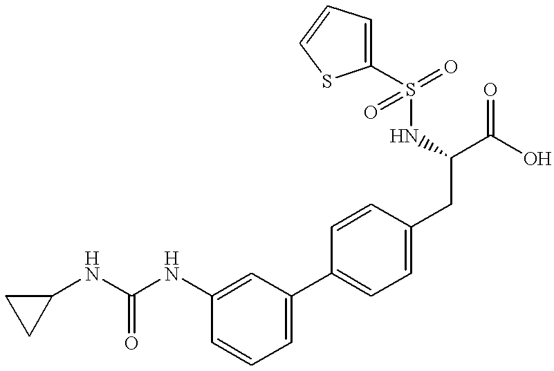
C(NC1=CC(C2=CC=C(CC(NS(C3=CC=CS3)(=O)=O)C(O)=O)C=C2)=CC=C1)(NC1CC1)=O
